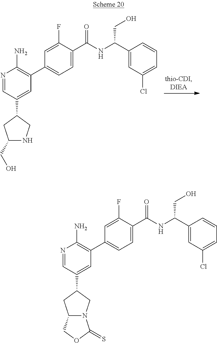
C1(CO)NCC(C2=CC(C3=CC=C(C(NC(C4=CC(Cl)=CC=C4)CO)=O)C(F)=C3)=C(N)N=C2)C1.C12N(CC(C3=CC(C4=CC=C(C(NC(C5=CC(Cl)=CC=C5)CO)=O)C(F)=C4)=C(N)N=C3)C1)C(=S)OC2
